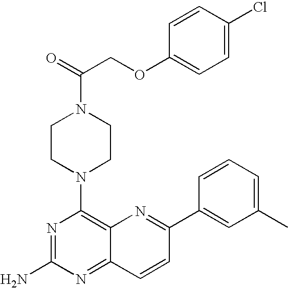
C1=C(Cl)C=CC(OCC(N2CCN(C3=C4C(=NC(N)=N3)C=CC(C3=CC(C)=CC=C3)=N4)CC2)=O)=C1
